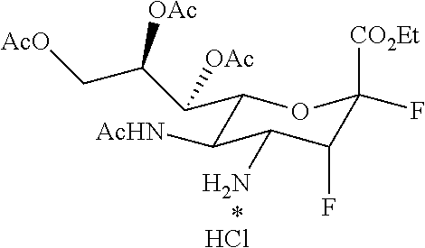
C1(C(C(C[AcO])[OAc])[OAc])C([AcHN])C(N)C(F)C([CO2Et])(F)O1.Cl
